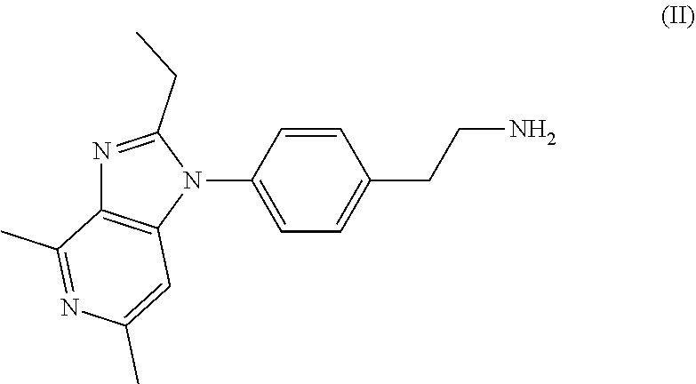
C1=CC(N2C(CC)=NC3=C2C=C(C)N=C3C)=CC=C1CCN
